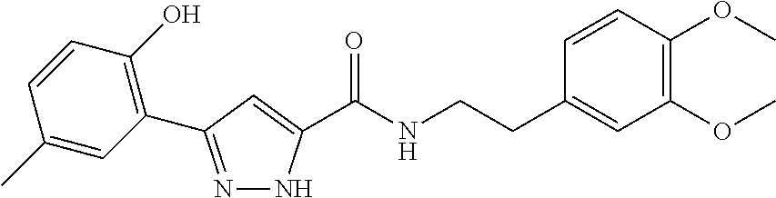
N1=C(C2=C(O)C=CC(C)=C2)C=C(C(NCCC2=CC(OC)=C(OC)C=C2)=O)N1
